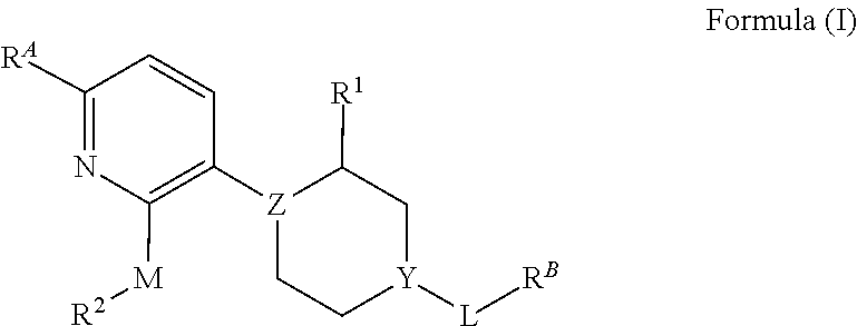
[Z]1(C2=C([M][R2])N=C([RA])C=C2)CC[Y]([L][RB])CC1[R1]
